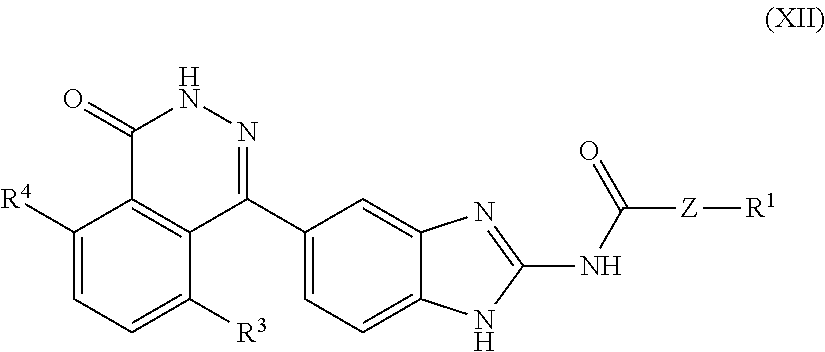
C1([R4])=CC=C([R3])C2=C1C(=O)NN=C2C1=CC=C2C(=C1)N=C(NC([Z][R1])=O)N2
